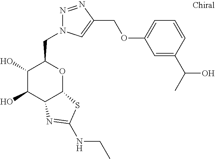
C1(O)C(O)C2C(OC1CN1N=NC(COC3=CC=CC(C(C)O)=C3)=C1)SC(NCC)=N2
